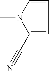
N1(C)C(C#N)=CC=C1
